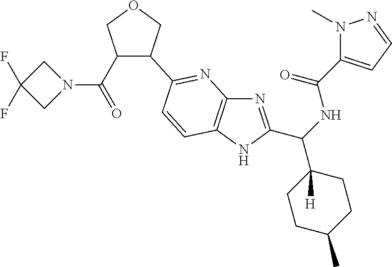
C1(C(N2CC(F)(F)C2)=O)C(C2=NC3=C(C=C2)NC(C(C2([H])CCC(C)CC2)NC(=O)C2=CC=NN2C)=N3)COC1
